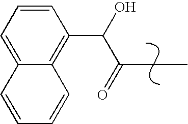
C1=C2C(=C(C(O)C(=O)CC)C=C1)C=CC=C2
